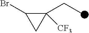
C1(Br)C(CC)([CF3])C1
